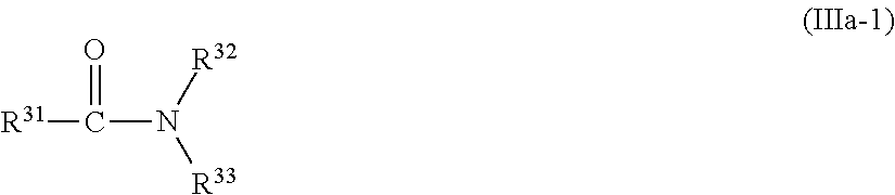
[R31]C(=O)N([R32])[R33]
